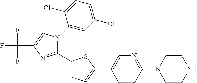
C1(C2=CC=C(C3=CN=C(N4CCNCC4)C=C3)S2)=NC(C(F)(F)F)=CN1C1=CC(Cl)=CC=C1Cl
